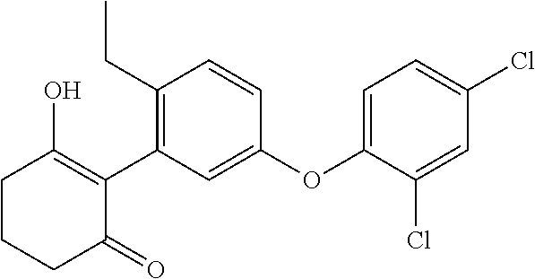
C1CCC(=O)C(C2=C(CC)C=CC(OC3=CC=C(Cl)C=C3Cl)=C2)=C1O
